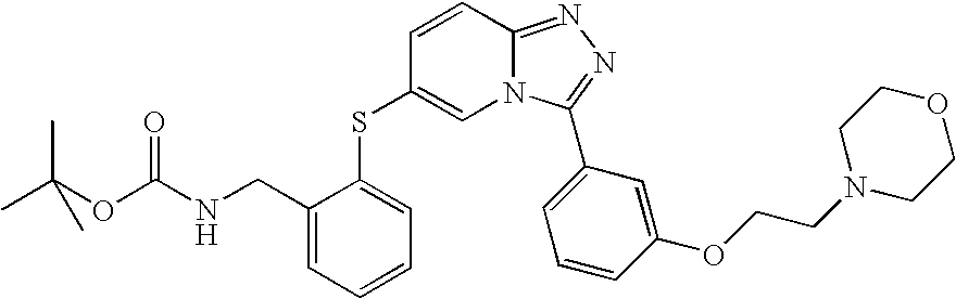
N12C=C(SC3=CC=CC=C3CNC(OC(C)(C)C)=O)C=CC1=NN=C2C1=CC=CC(OCCN2CCOCC2)=C1
